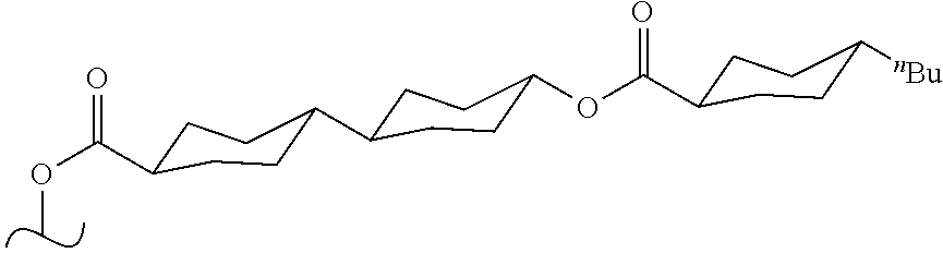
C(OC)(=O)C1CCC(C2CCC(OC(=O)C3CCC([nBu])CC3)CC2)CC1
